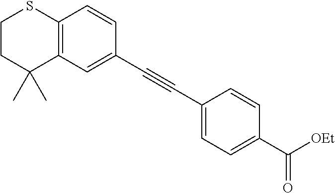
C1CC(C)(C)C2=C(S1)C=CC(C#CC1=CC=C(C(=O)[OEt])C=C1)=C2
